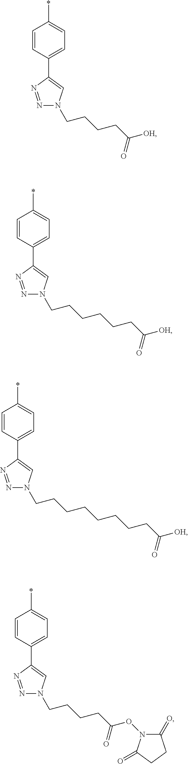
C1=CC(C2=CN(CCCCC([OH])=O)N=N2)=CC=C1*.C1=CC(C2=CN(CCCCCCC(=O)[OH])N=N2)=CC=C1*.C1=CC(C2=CN(CCCCCCCCC(=O)[OH])N=N2)=CC=C1*.C1=CC(C2=CN(CCCCC(ON3C(=O)CCC3=O)=O)N=N2)=CC=C1*
